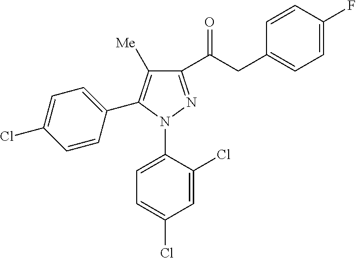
C1=C(Cl)C=CC(C2=C([Me])C(C(CC3=CC=C(F)C=C3)=O)=NN2C2=CC=C(Cl)C=C2Cl)=C1
